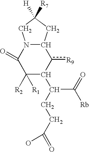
C1([R2])([R1])C(=O)N2C(c([R9])C1C(CCC(=O)O)C(=O)[Rb])CC([R7])([H])C2
